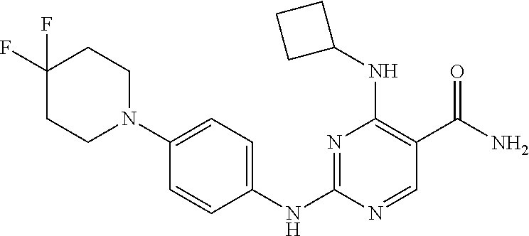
N1=C(NC2=CC=C(N3CCC(F)(F)CC3)C=C2)N=CC(C(N)=O)=C1NC1CCC1
